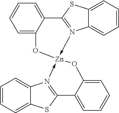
C1=CC=C2C(=C1)N1->[Zn]3(-N4=C(SC5=CC=CC=C54)C4=CC=CC=C4O3)OC3=CC=CC=C3C=1S2
